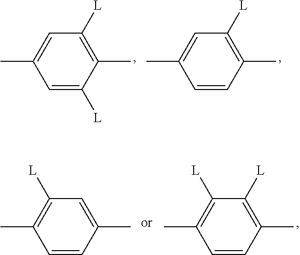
CC1=CC([L])=C(C)C([L])=C1.C1(C)=CC([L])=C(C)C=C1.C1(C)=C([L])C=C(C)C=C1.C1(C)=C([L])C([L])=C(C)C=C1
